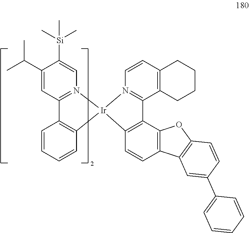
C1(C(C)C)=CC2=N(C=C1[Si](C)(C)C)[Ir]1(C3=C2C=CC=C3)N2=C(C3=C(C=C2)CCCC3)C2=C1C=CC1=C2OC2=C1C=C(C1=CC=CC=C1)C=C2
